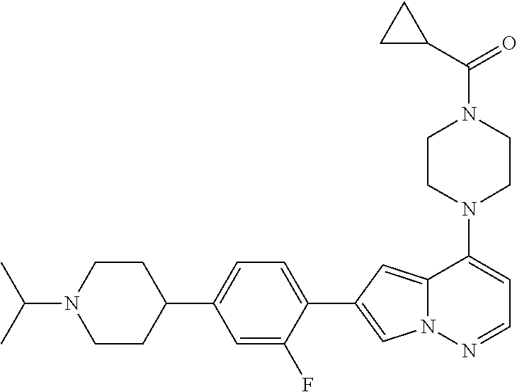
N1(C2=CC=NN3C2=CC(C2=CC=C(C4CCN(C(C)C)CC4)C=C2F)=C3)CCN(C(=O)C2CC2)CC1
